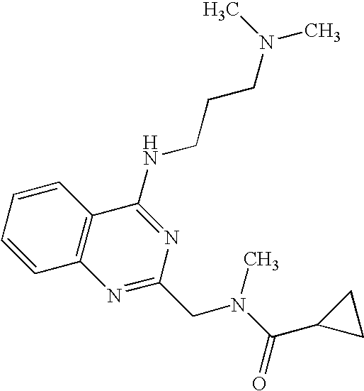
C1=CC=CC2=C1N=C(CN(C(C1CC1)=O)C)N=C2NCCCN(C)C
